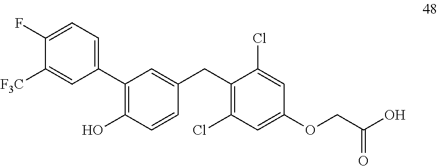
C1(C2=CC=C(F)C([F3C])=C2)=C(O)C=CC(CC2=C(Cl)C=C(OCC(=O)O)C=C2Cl)=C1
